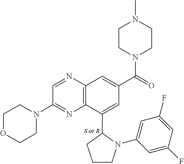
C1CN(C2=CC(F)=CC(F)=C2)C(C2=CC(C(=O)N3CCN(C)CC3)=CC3=C2N=C(N2CCOCC2)C=N3)C1
